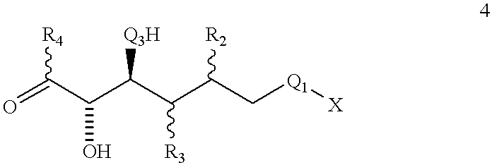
C(=O)(C(C(C(C(C[Q1][X])[R2])[R3])[Q3H])O)[R4]
